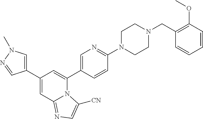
C1(C2=CN(C)N=C2)=CC2=NC=C([CN])N2C(C2=CN=C(N3CCN(CC4=C(OC)C=CC=C4)CC3)C=C2)=C1
